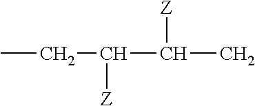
CCC(C(C)[Z])[Z]
